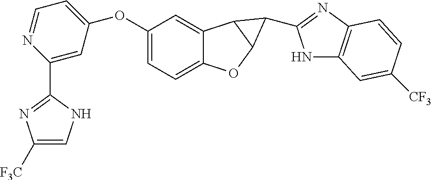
N1=CC=C(OC2=CC=C3C(=C2)C2C(O3)C2C2=NC3=C(N2)C=C([CF3])C=C3)C=C1C1=NC([F3C])=CN1
